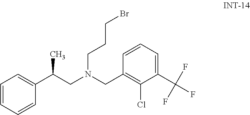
C1=CC=CC(C(CN(CC2=C(Cl)C(C(F)(F)F)=CC=C2)CCCBr)C)=C1
